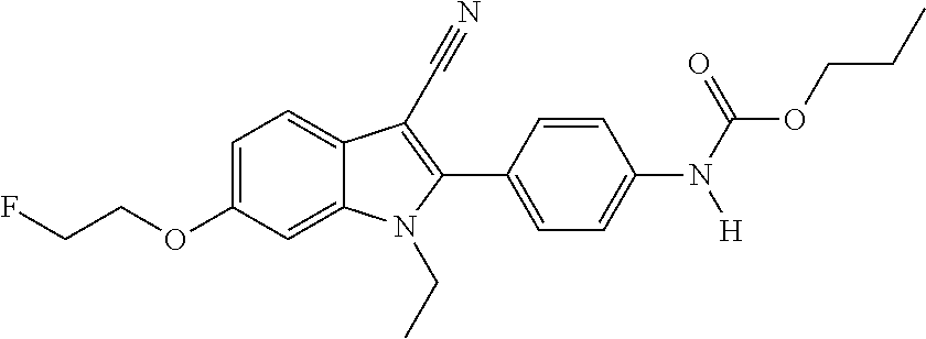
C1=C(OCCF)C=C2C(=C1)C(C#N)=C(C1=CC=C(N(C(OCCC)=O)[H])C=C1)N2CC
